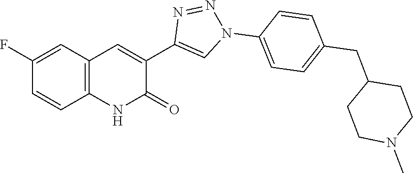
C12=C(C=C(F)C=C1)C=C(C1=CN(C3=CC=C(CC4CCN(C)CC4)C=C3)N=N1)C(=O)N2
